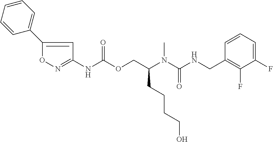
C1=CC(CNC(N(C(COC(NC2=NOC(C3=CC=CC=C3)=C2)=O)CCCCO)C)=O)=C(F)C(F)=C1
